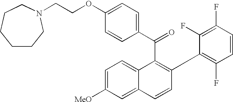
C(C1=C(C2=C(F)C=CC(F)=C2F)C=CC2=CC([MeO])=CC=C12)(C1=CC=C(OCCN2CCCCCC2)C=C1)=O
